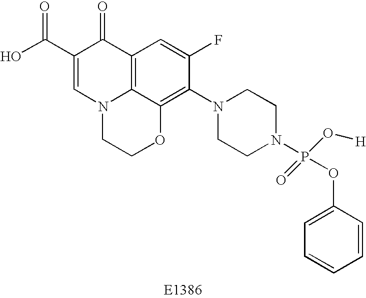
C1(C(O)=O)=CN2C3=C(C1=O)C=C(F)C(N1CCN(P(OC4=CC=CC=C4)(=O)O[H])CC1)=C3OCC2
